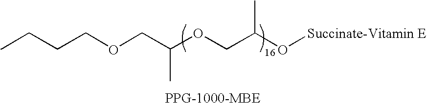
CCCCOCC(OCC(O[Succinate-Vitamin E])C)C
